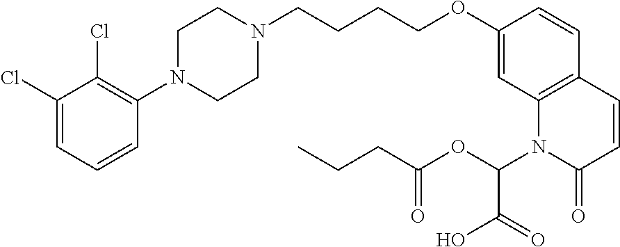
C1(Cl)=CC=CC(N2CCN(CCCCOC3=CC4=C(C=C3)C=CC(=O)N4C(OC(CCC)=O)C(=O)O)CC2)=C1Cl
